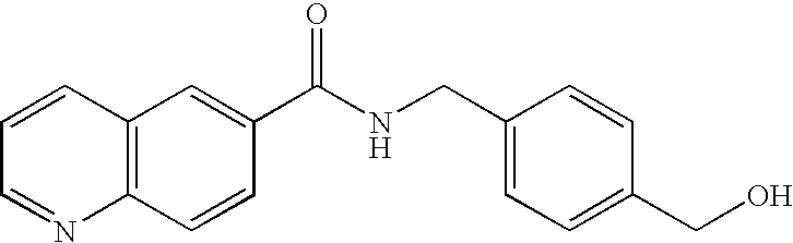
C1=CC=NC2=C1C=C(C(NCC1=CC=C(CO)C=C1)=O)C=C2
